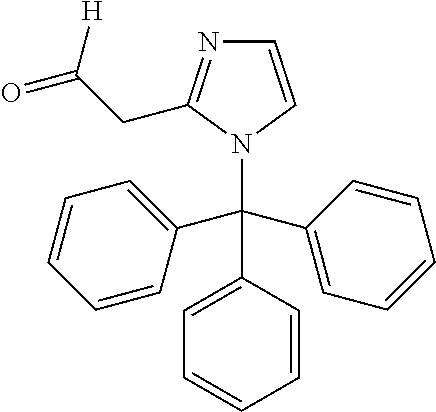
C1(C(N2C=CN=C2CC(=O)[H])(C2=CC=CC=C2)C2=CC=CC=C2)=CC=CC=C1
